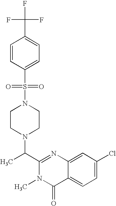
N1(S(=O)(C2=CC=C(C(F)(F)F)C=C2)=O)CCN(C(C2=NC3=CC(Cl)=CC=C3C(=O)N2C)C)CC1
